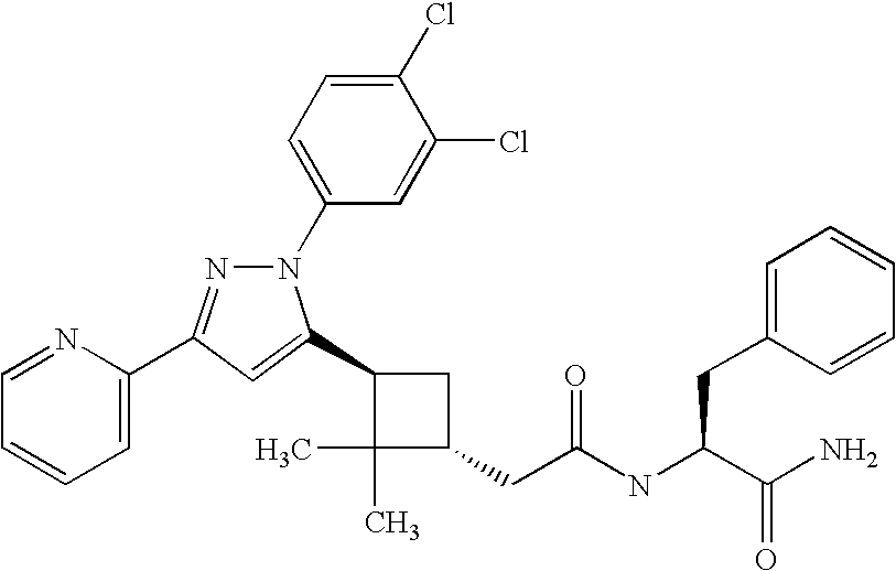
C1(C2=CC(C3=CC=CC=N3)=NN2C2=CC=C(Cl)C(Cl)=C2)C(C)(C)C(CC(=O)NC(CC2=CC=CC=C2)C(N)=O)C1
